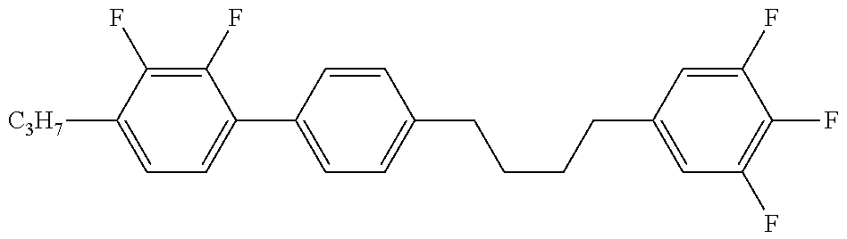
C1=C([C3H7])C(F)=C(F)C(C2=CC=C(CCCCC3=CC(F)=C(F)C(F)=C3)C=C2)=C1
